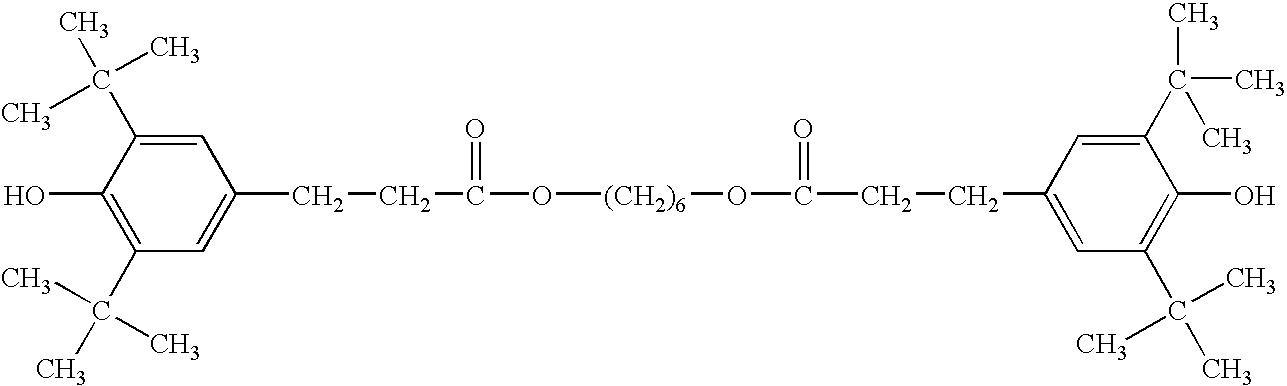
C1(O)=C(C(C)(C)C)C=C(CCC(O[(CH2)6]OC(CCC2=CC(C(C)(C)C)=C(O)C(C(C)(C)C)=C2)=O)=O)C=C1C(C)(C)C
